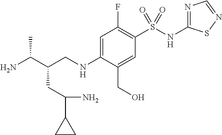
C(CNC1=CC(F)=C(S(NC2=NC=NS2)(=O)=O)C=C1CO)(C(N)C)CC(N)C1CC1
